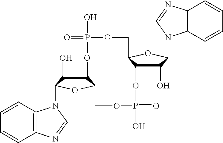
C12C(O)C(N3C4=C(C=CC=C4)N=C3)OC1COP(O)(=O)OC1C(O)C(N3C4=C(C=CC=C4)N=C3)OC1COP(O)(=O)O2
